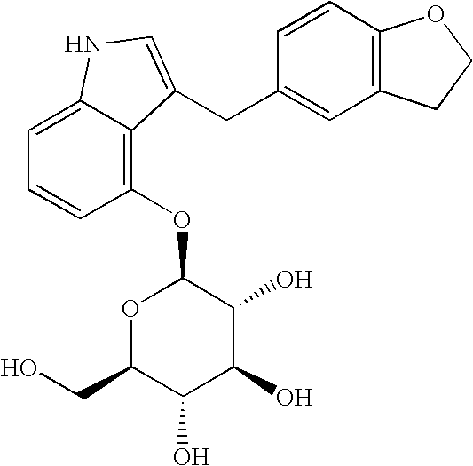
C1(OC2OC(CO)C(O)C(O)C2O)=C2C(=CC=C1)NC=C2CC1=CC2=C(C=C1)OCC2
